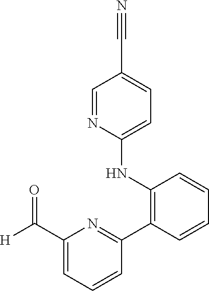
C1=NC(NC2=C(C3=NC(C(=O)[H])=CC=C3)C=CC=C2)=CC=C1C#N
